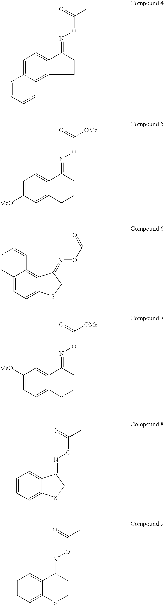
C1=C2C(=C3C(=C1)C(=NOC(C)=O)CC3)C=CC=C2.C1=C([MeO])C=C2C(=C1)C(=NOC([OMe])=O)CCC2.C12=CC=C3C(=C1C=CC=C2)C(=NOC(C)=O)CS3.C1([MeO])=CC=C2C(=C1)C(=NOC([OMe])=O)CCC2.C1=CC=C2C(=C1)C(=NOC(C)=O)CS2.C1=CC=C2C(=C1)C(=NOC(C)=O)CCS2
